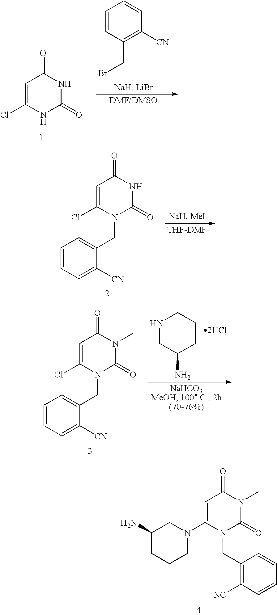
C1=CC(CBr)=C([CN])C=C1.C1=C(Cl)NC(=O)NC1=O.C1=C(Cl)N(CC2=CC=CC=C2[CN])C(=O)NC1=O.C1=C(Cl)N(CC2=CC=CC=C2[CN])C(=O)N(C)C1=O.N1CC(N)CCC1.[2HCl].C1=C(N2CC(N)CCC2)N(CC2=C([NC])C=CC=C2)C(=O)N(C)C1=O
